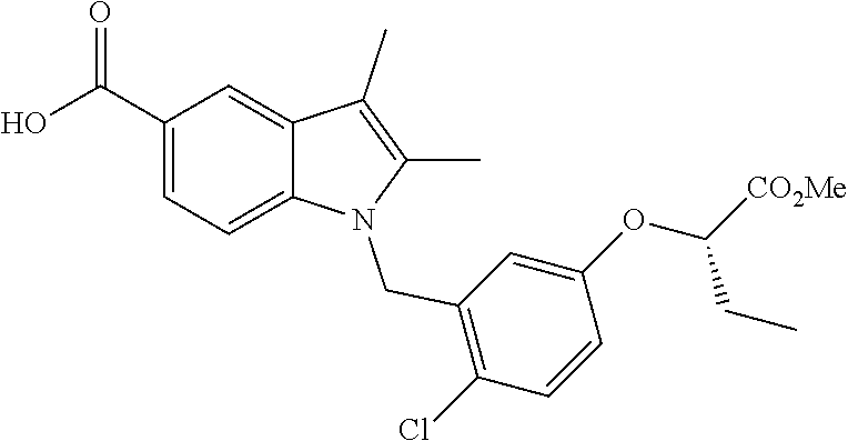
OC(C1=CC=C2C(=C1)C(C)=C(C)N2CC1=C(Cl)C=CC(OC([CO2Me])CC)=C1)=O
